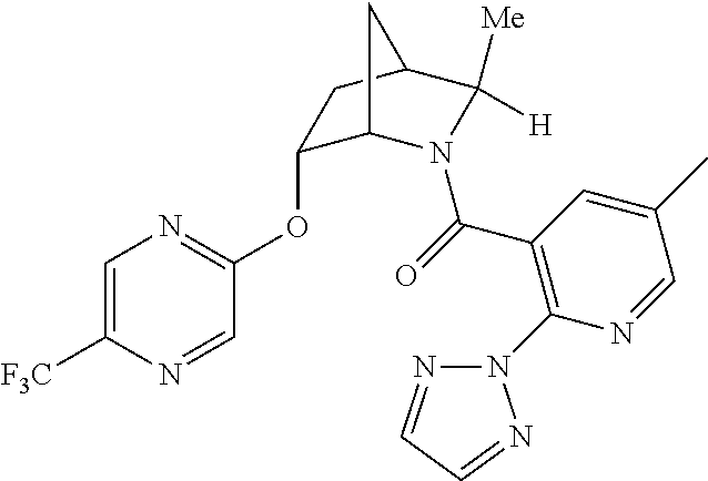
C1(OC2=NC=C([F3C])N=C2)C2N(C(=O)C3=C(N4N=CC=N4)N=CC(C)=C3)C([Me])([H])C(C1)C2
